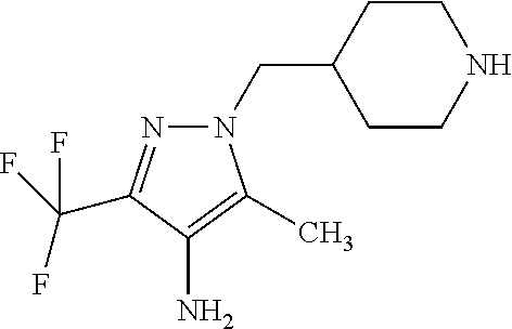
C1(CN2N=C(C(F)(F)F)C(N)=C2C)CCNCC1
